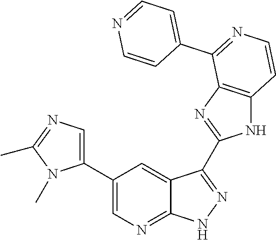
C1(C2=CN=C3C(=C2)C(C2=NC4=C(N2)C=CN=C4C2=CC=NC=C2)=N[N H]3)=CN=C(C)N1C
